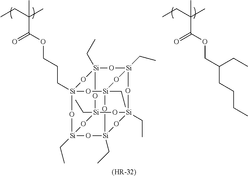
CCC(C)(C)C(OCC(CCCC)CC)=O.[Si]12(CCCOC(C(CC)(C)C)=O)O[Si]3(CC)O[Si]4(CC)O[Si](CC)(O1)O[Si]1(CC)O[Si](CC)(O2)O[Si](CC)(O3)O[Si](CC)(O1)O4.[(HR-32)]
